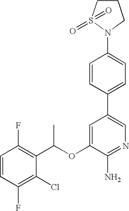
C1=CC(F)=C(C(OC2=CC(C3=CC=C(N4CCCS4(=O)=O)C=C3)=CN=C2N)C)C(Cl)=C1F
